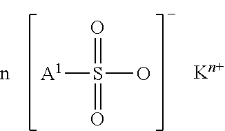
[A1]S(=O)(=O)O
